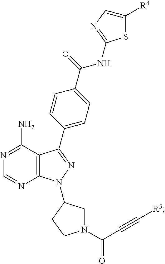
S1C(NC(C2=CC=C(C3=NN(C4CN(C(C#C[R3])=O)CC4)C4=C3C(N)=NC=N4)C=C2)=O)=NC=C1[R4]
